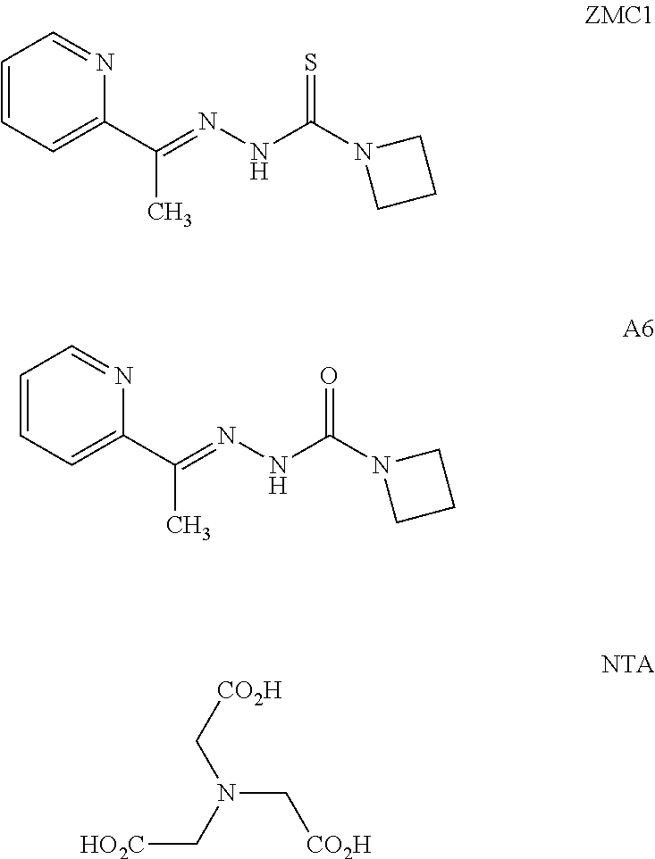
C1=CC=C(C(=NNC(N2CCC2)=S)C)N=C1.C1=CC=C(C(=NNC(N2CCC2)=O)C)N=C1.N(C[CO2H])(C[HO2C])C[CO2H]
